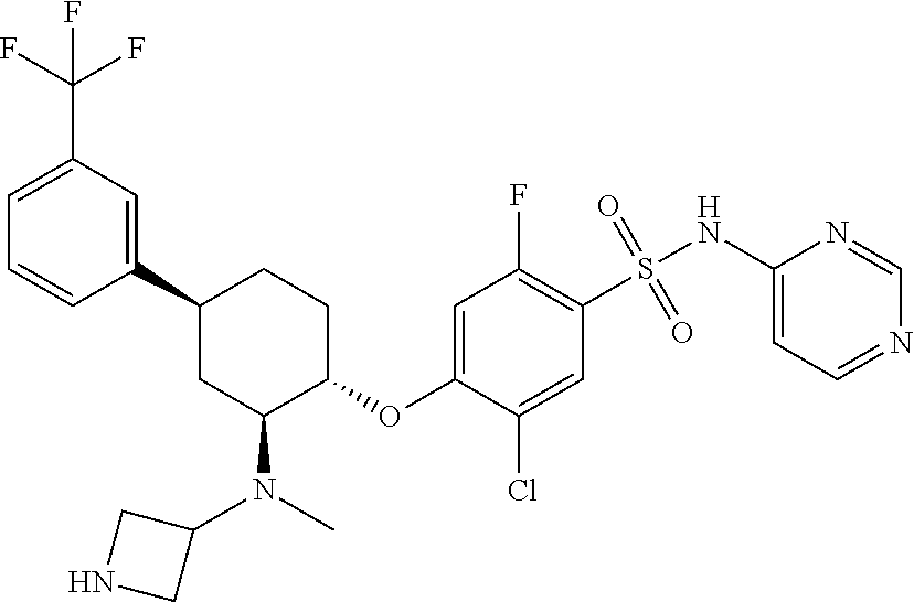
C1=C(C(F)(F)F)C=C(C2CC(N(C)C3CNC3)C(OC3=CC(F)=C(S(NC4=CC=NC=N4)(=O)=O)C=C3Cl)CC2)C=C1
